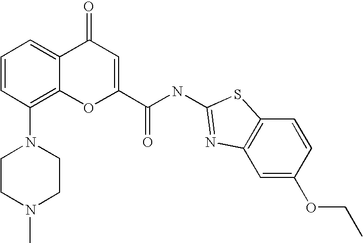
C1CN(C)CCN1C1=C2C(=CC=C1)C(=O)C=C(C(=O)NC1=NC3=C(C=CC(OCC)=C3)S1)O2
